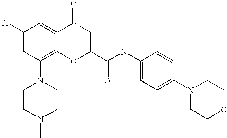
C1CN(C)CCN1C1=C2C(=CC(Cl)=C1)C(=O)C=C(C(=O)NC1=CC=C(N3CCOCC3)C=C1)O2
